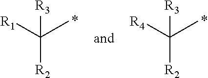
[R1]C(C)([R2])[R3].[R4]C(C)([R2])[R3]
